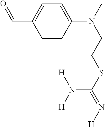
C1=C(N(C)CCSC(N([H])[H])=N[H])C=CC(C=O)=C1
